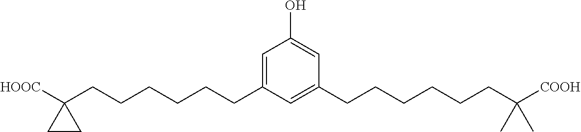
C1=C(CCCCCCC2([HOOC])CC2)C=C(CCCCCCC([COOH])(C)C)C=C1O
